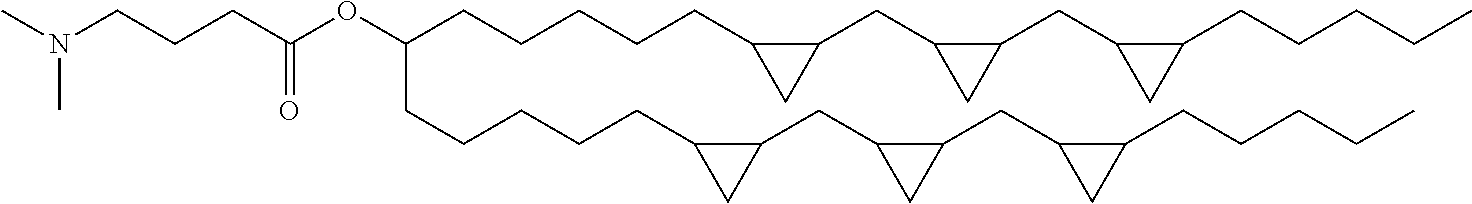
CN(CCCC(OC(CCCCCC1C(CC2C(CC3C(CCCCC)C3)C2)C1)CCCCCC1C(CC2C(CC3C(CCCCC)C3)C2)C1)=O)C
